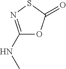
C1(NC)=NSC(=O)O1
